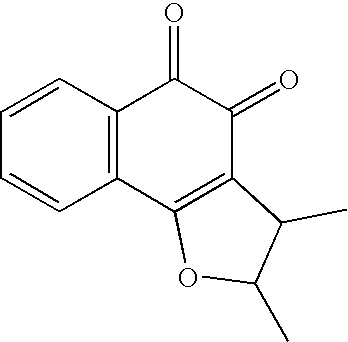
C1=CC=CC2=C1C(=O)C(=O)C1=C2OC(C)C1C
